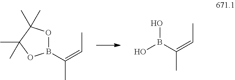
CC(B1OC(C)(C)C(C)(C)O1)=CC.CC(B(O)O)=CC
